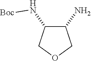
C1(N[Boc])C(N)COC1
